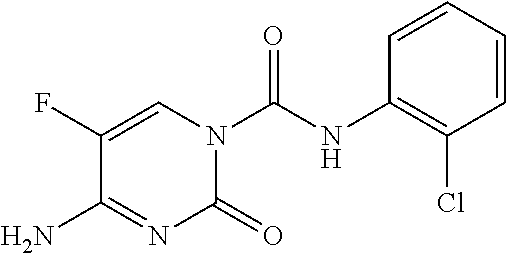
C1=C(F)C(N)=NC(=O)N1C(NC1=C(Cl)C=CC=C1)=O
